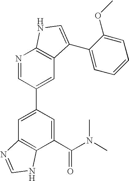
C1(C(N(C)C)=O)=CC(C2=CC3=C(N=C2)NC=C3C2=CC=CC=C2OC)=CC2=C1NC=N2
